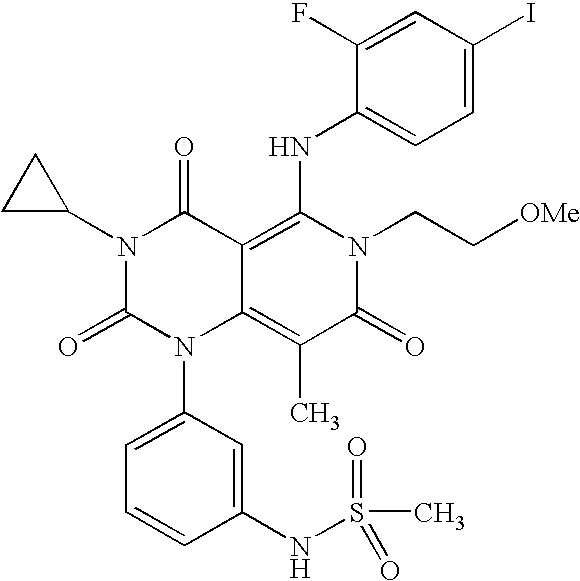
C1(NS(C)(=O)=O)=CC(N2C3=C(C)C(=O)N(CC[OMe])C(NC4=CC=C(I)C=C4F)=C3C(=O)N(C3CC3)C2=O)=CC=C1
